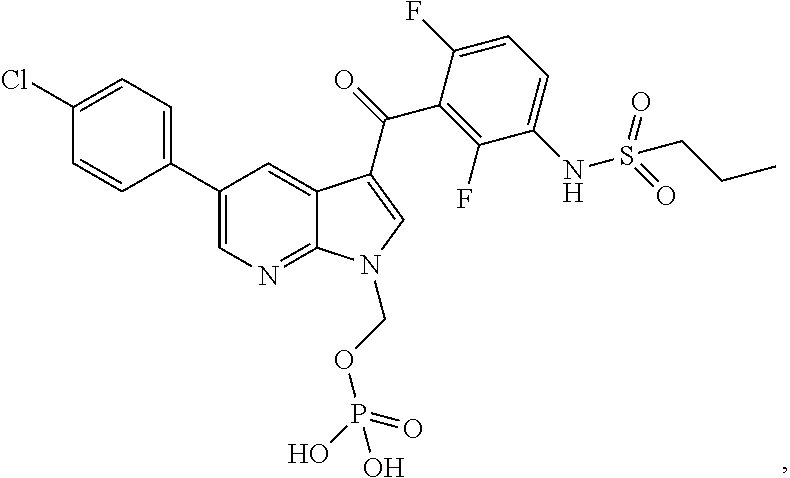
C1(Cl)=CC=C(C2=CN=C3C(=C2)C(C(=O)C2=C(F)C(NS(CCC)(=O)=O)=CC=C2F)=CN3COP(O)(=O)O)C=C1
